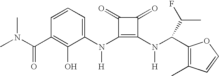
CN(C(C1=C(O)C(N(C2=C(N(C(C3=C(C)C=CO3)C(F)C)[H])C(=O)C2=O)[H])=CC=C1)=O)C
